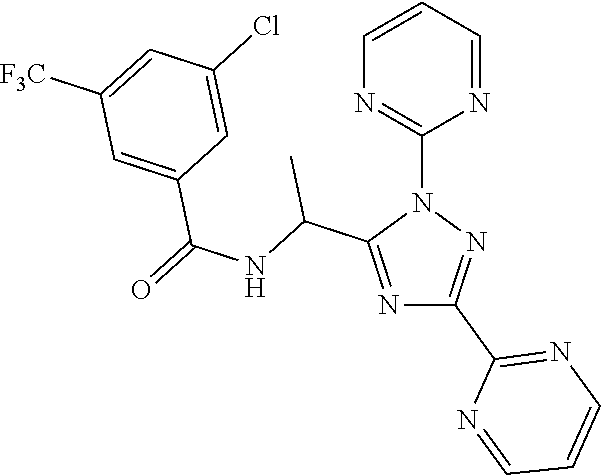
N1=C(C(NC(=O)C2=CC([F3C])=CC(Cl)=C2)C)N(C2=NC=CC=N2)N=C1C1=NC=CC=N1
